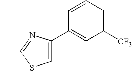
C1(C2=CC([CF3])=CC=C2)=CSC(C)=N1
